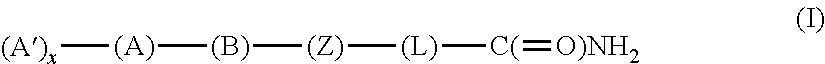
[(A)x][(A)][(B)][(Z)][(L)][C(]=[O)NH2]
